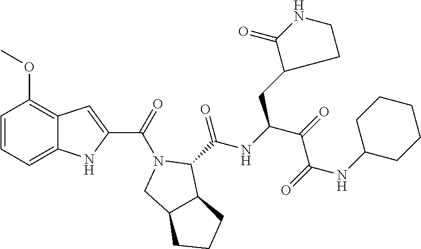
C1=CC=C2C(=C1OC)C=C(C(=O)N1CC3C(C1C(NC(C(=O)C(=O)NC1CCCCC1)CC1CCNC1=O)=O)CCC3)N2
